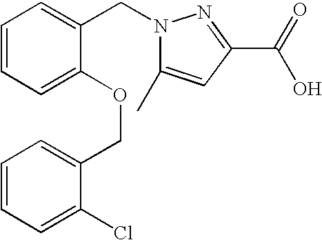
C1=CC=C(OCC2=CC=CC=C2Cl)C(CN2C(C)=CC(C(=O)O)=N2)=C1
